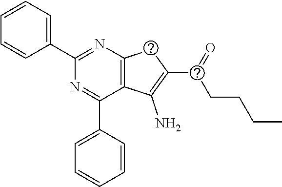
C1(C2=CC=CC=C2)=NC2=C(C(C3=CC=CC=C3)=N1)C(N)=C(S(CCCC)=O)S2
